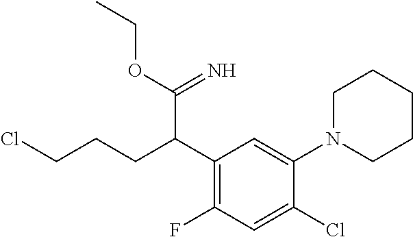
C1(C(CCCCl)C(=N)OCC)=C(F)C=C(Cl)C(N2CCCCC2)=C1
